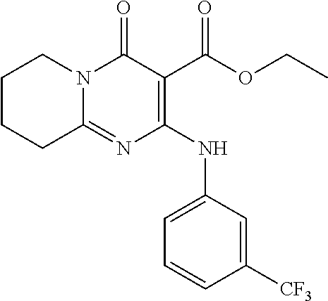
N(C1=C(C(OCC)=O)C(=O)N2C(=N1)CCCC2)C1=CC=CC([CF3])=C1
